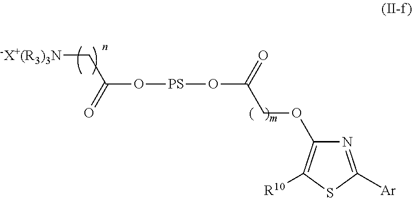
[-X+(R3)3N]CC(O[PS]OC(COC1=C([R10])SC([Ar])=N1)=O)=O
